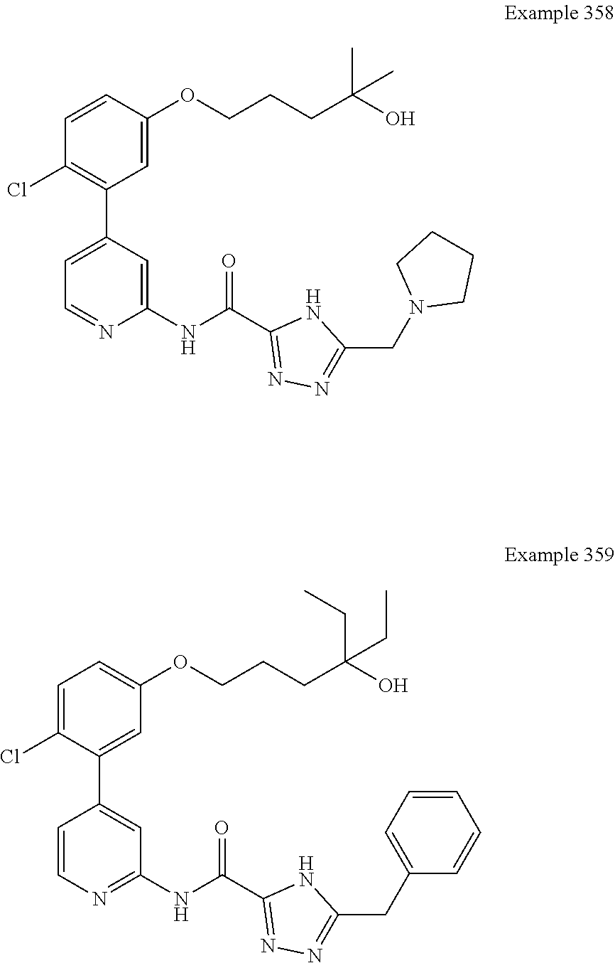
C1=CC(OCCCC(O)(C)C)=CC(C2=CC=NC(NC(C3=NN=C(CN4CCCC4)N3)=O)=C2)=C1Cl.C1=C(Cl)C(C2=CC(NC(C3=NN=C(CC4=CC=CC=C4)N3)=O)=NC=C2)=CC(OCCCC(O)(CC)CC)=C1
